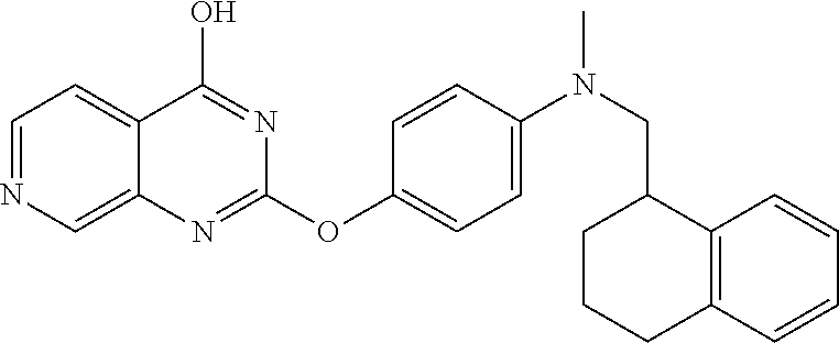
C1=NC=C2C(=C1)C(O)=NC(OC1=CC=C(N(CC3CCCC4=C3C=CC=C4)C)C=C1)=N2
